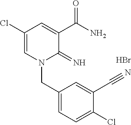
C1(Cl)=CN(CC2=CC=C(Cl)C(C#N)=C2)C(=N)C(C(N)=O)=C1.Br
